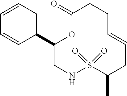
C1(C2=CC=CC=C2)CNS(=O)(=O)C(C)CC=CCCC(=O)O1
